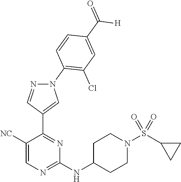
C1([NC])=CN=C(NC2CCN(S(C3CC3)(=O)=O)CC2)N=C1C1=CN(C2=C(Cl)C=C(C(=O)[H])C=C2)N=C1
